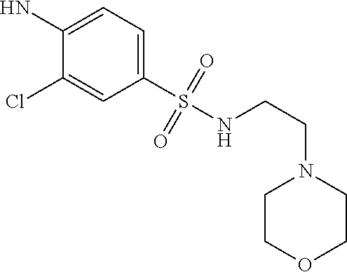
C1(S(NCCN2CCOCC2)(=O)=O)=CC=C(N)C(Cl)=C1
